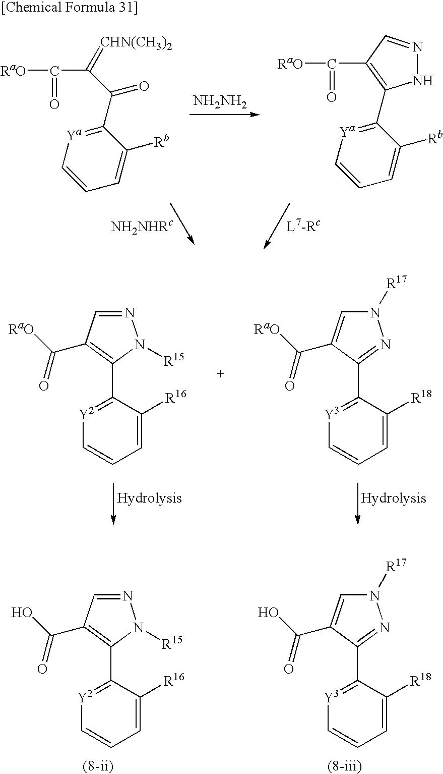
N1=CC(C([RaO])=O)=C(C2=[Y2]C=CC=C2[R16])N1[R15].N1([R17])C=C(C([RaO])=O)C(C2=[Y3]C=CC=C2[R18])=N1.N1=CC(C(O)=O)=C(C2=[Y2]C=CC=C2[R16])N1[R15].N1([R17])C=C(C(O)=O)C(C2=[Y3]C=CC=C2[R18])=N1.[RaO]C(=O)C(=[CHN(CH3)2])C(C1=[Ya]C=CC=C1[Rb])=O.[NH2NH2].[RaO]C(=O)C1=C(C2=[Ya]C=CC=C2[Rb])NN=C1
